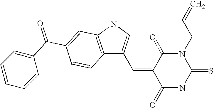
C12=C(NC=C1C=C1C(=O)NC(=S)N(CC=C)C1=O)C=C(C(=O)C1=CC=CC=C1)C=C2
